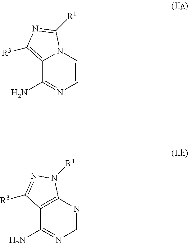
C12=C([R3])N=C([R1])N1C=CN=C2N.C12=C(N=CN=C1N)N([R1])N=C2[R3]
